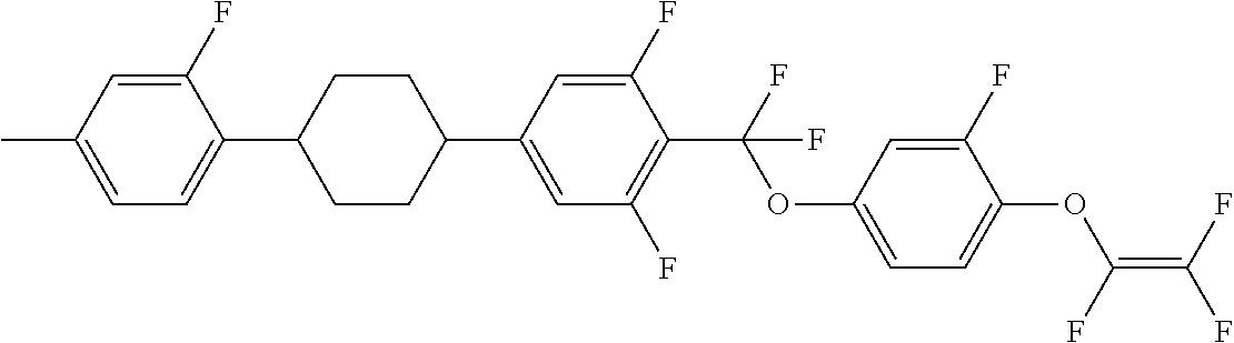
C1(C2=CC(F)=C(C(OC3=CC=C(OC(=C(F)F)F)C(F)=C3)(F)F)C(F)=C2)CCC(C2=CC=C(C)C=C2F)CC1
